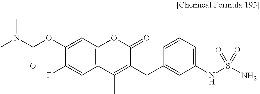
C12=C(C=C(OC(N(C)C)=O)C(F)=C1)OC(=O)C(CC1=CC(NS(N)(=O)=O)=CC=C1)=C2C
